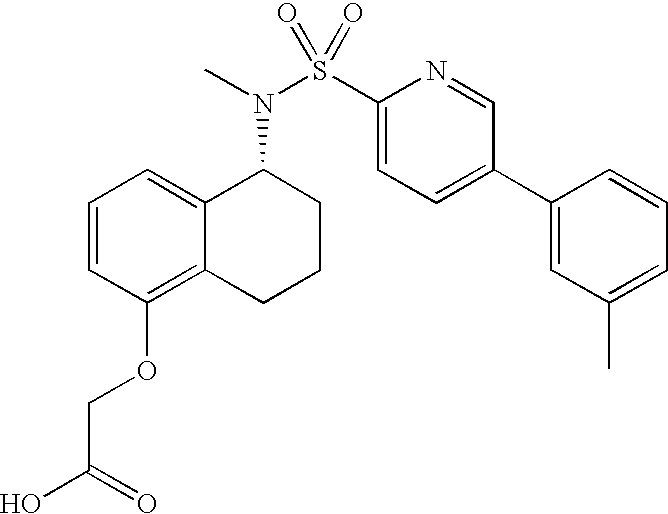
C1=CC(OCC(O)=O)=C2C(=C1)C(N(C)S(C1=CC=C(C3=CC(C)=CC=C3)C=N1)(=O)=O)CCC2
